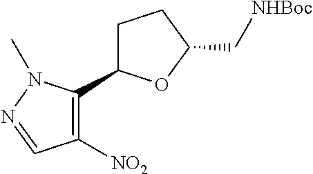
C1([NO2])=C(C2CCC(C[NHBoc])O2)N(C)N=C1
